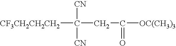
[CF3CH2CH2CH2]C([CN])([CN])CC(=O)[OC(CH3)3]
